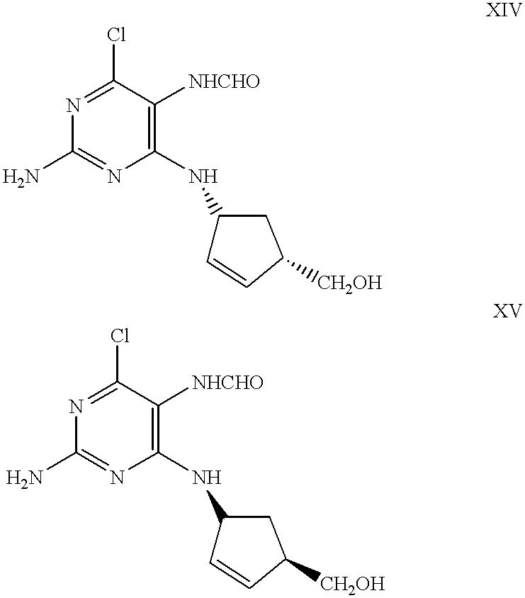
C1(NC2C=CC([CH2OH])C2)=C([NHCHO])C(Cl)=NC(N)=N1.C1(NC2C=CC([CH2OH])C2)=C([NHCHO])C(Cl)=NC(N)=N1
